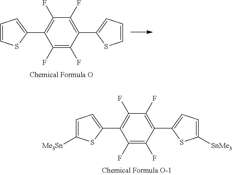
C1=CSC(C2=C(F)C(F)=C(C3=CC=CS3)C(F)=C2F)=C1.C1=C([Me3Sn])SC(C2=C(F)C(F)=C(C3=CC=C([SnMe3])S3)C(F)=C2F)=C1
